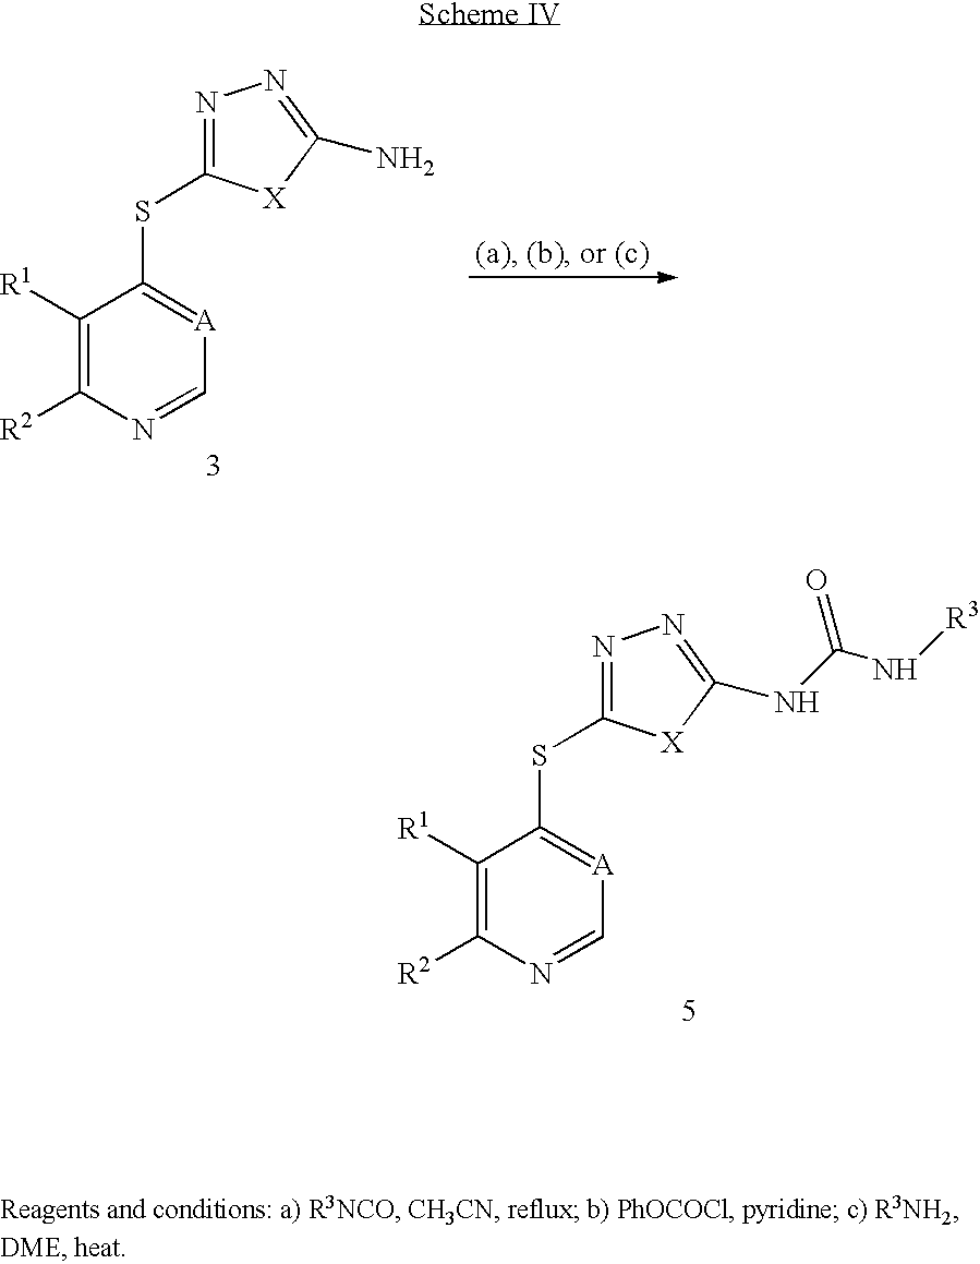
C1([R1])=C([R2])N=C[A]=C1SC1=NN=C(N)[X]1.C1([R1])=C([R2])N=C[A]=C1SC1=NN=C(NC(N[R3])=O)[X]1
